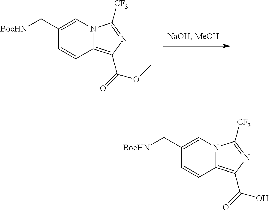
C1(C[BocHN])=CN2C(=C(C(=O)OC)N=C2[CF3])C=C1.C1(C[BocHN])=CN2C(=C(C(=O)O)N=C2[CF3])C=C1
